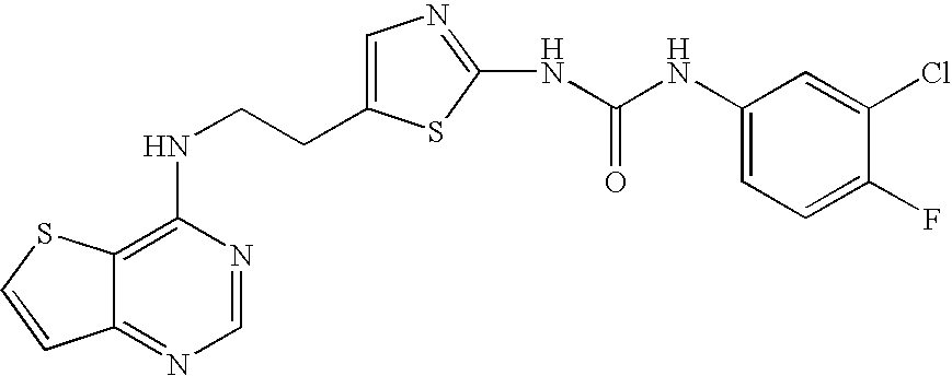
C(CNC1=C2C(=NC=N1)C=CS2)C1=CN=C(NC(=O)NC2=CC=C(F)C(Cl)=C2)S1
